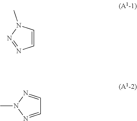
C1=CN(C)N=N1.C1=NN(C)N=C1
